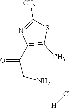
O=C(C1=C(C)SC(C)=N1)CN.[H]Cl
